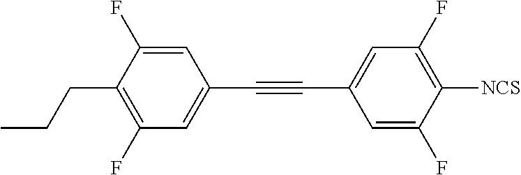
C1=C(F)C(CCC)=C(F)C=C1C#CC1=CC(F)=C([NCS])C(F)=C1
